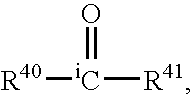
[R40][iC](=O)[R41]
